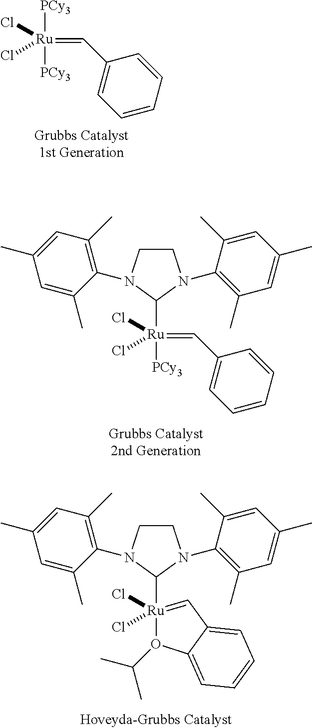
C1(C=[Ru]([PCy3])([PCy3])(Cl)Cl)=CC=CC=C1.C1CN(C2=C(C)C=C(C)C=C2C)C([Ru]([PCy3])(=CC2=CC=CC=C2)(Cl)Cl)N1C1=C(C)C=C(C)C=C1C.C1CN(C2=C(C)C=C(C)C=C2C)C([Ru]2(Cl)(Cl)=CC3=CC=CC=C3O2C(C)C)N1C1=C(C)C=C(C)C=C1C
